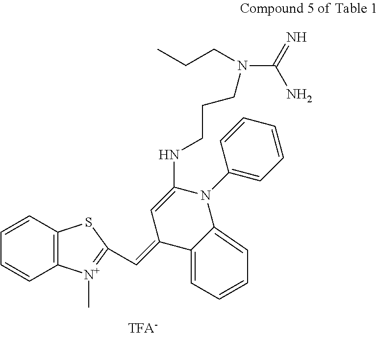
C1=C(NCCCN(C(=N)N)CCC)N(C2=CC=CC=C2)C2=CC=CC=C2C1=CC1=[N+](C)C2=C(C=CC=C2)S1
